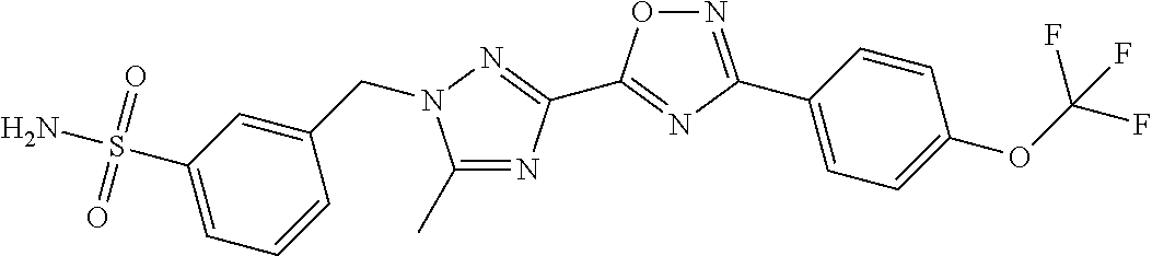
C1(C)=NC(C2=NC(C3=CC=C(OC(F)(F)F)C=C3)=NO2)=NN1CC1=CC(S(N)(=O)=O)=CC=C1
